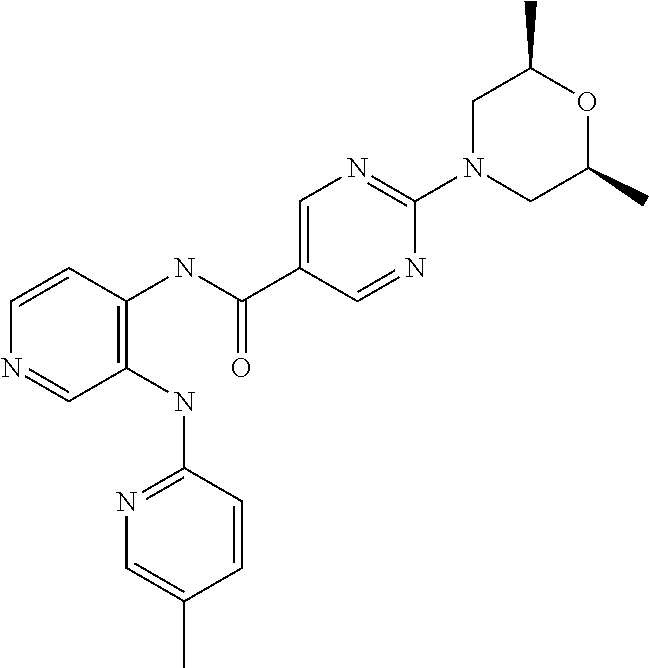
C1(NC2=NC=C(C)C=C2)=C(NC(C2=CN=C(N3CC(C)OC(C)C3)N=C2)=O)C=CN=C1
